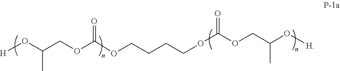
C(OC(=O)OCC(O[H])C)CCCOC(OCC(O[H])C)=O
